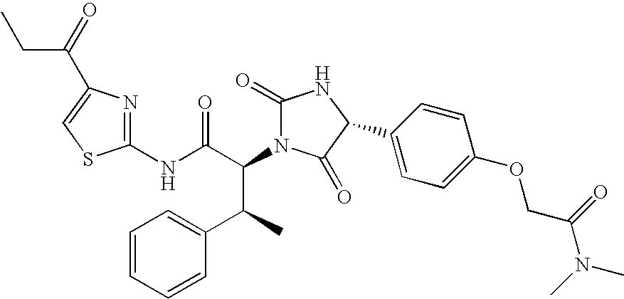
C1(NC(C(N2C(=O)NC(C3=CC=C(OCC(N(C)C)=O)C=C3)C2=O)C(C2=CC=CC=C2)C)=O)=NC(C(=O)CC)=CS1
